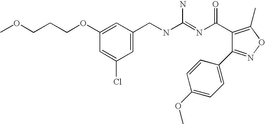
COCCCOC1=CC(CNC(=NC(=O)C2=C(C)ON=C2C2=CC=C(OC)C=C2)N)=CC(Cl)=C1
